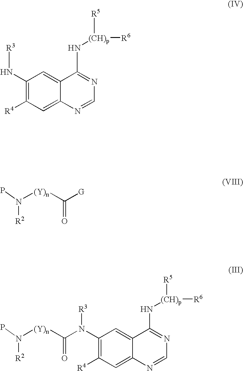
C12=CC(N[R3])=C([R4])C=C1N=CN=C2N[(CH)p]([R5])[R6].C12=CC(N(C([(Y)n]N([R2])P)=O)[R3])=C([R4])C=C1N=CN=C2N[(CH)p]([R5])[R6].[G]C([(Y)n]N([R2])P)=O
